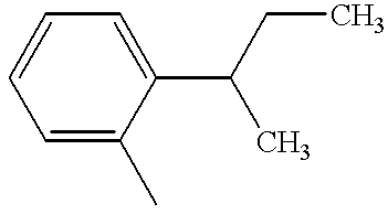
C1(C(C)CC)=CC=CC=C1C
